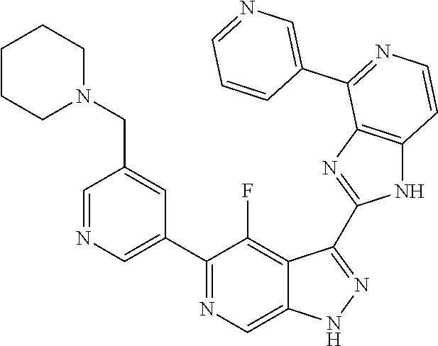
C1=NC=C(C2=NC=C3C(=C2F)C(C2=NC4=C(N2)C=CN=C4C2=CN=CC=C2)=NN3)C=C1CN1CCCCC1
